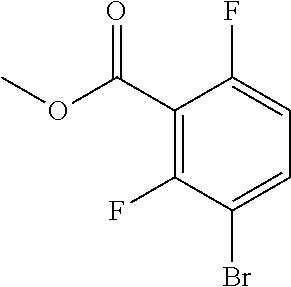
C1(C(OC)=O)=C(F)C(Br)=CC=C1F
